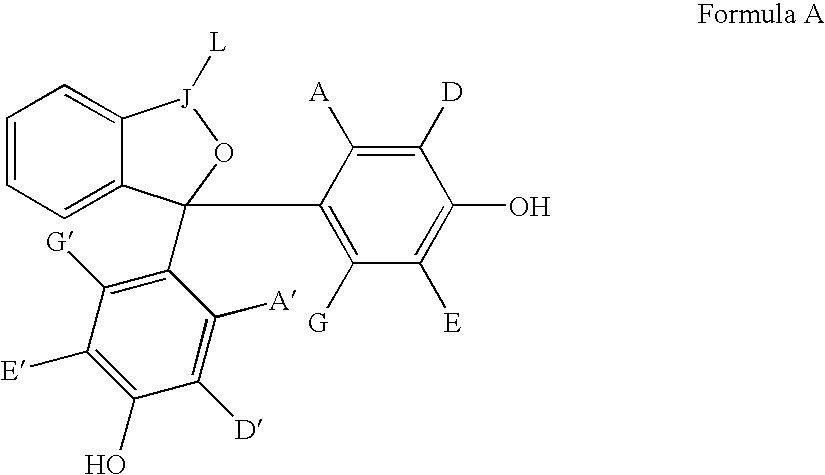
C1=CC=C2C(=C1)[J]([L])OC2(C1=C([G])C([E])=C(O)C([D])=C1[A])C1=C([G])C([E])=C(O)C([D])=C1[A]
